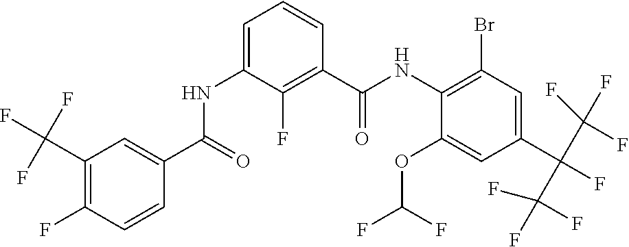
C1(C(F)(F)F)=C(F)C=CC(C(=O)NC2=CC=CC(C(NC3=C(Br)C=C(C(F)(C(F)(F)F)C(F)(F)F)C=C3OC(F)F)=O)=C2F)=C1
